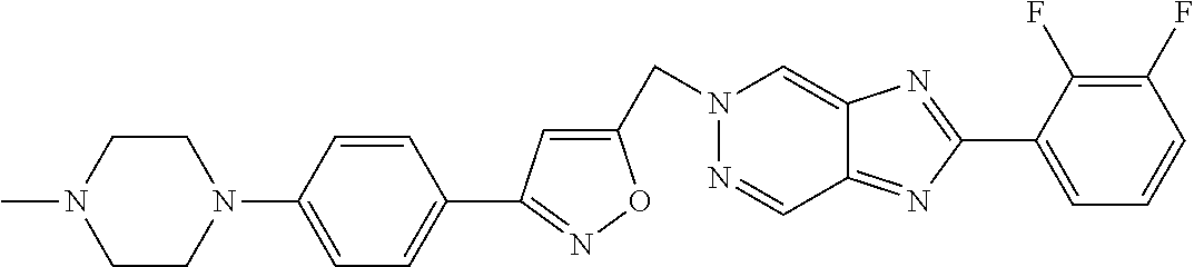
C(N1N=CC2=NC(C3=CC=CC(F)=C3F)=NC2=C1)C1=CC(C2=CC=C(N3CCN(C)CC3)C=C2)=NO1
